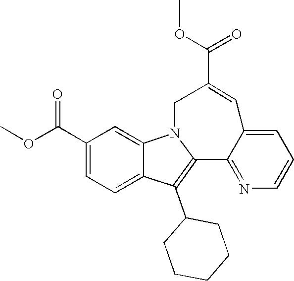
C1(C(OC)=O)=CC=C2C(=C1)N1C(=C2C2CCCCC2)C2=NC=CC=C2C=C(C(OC)=O)C1
